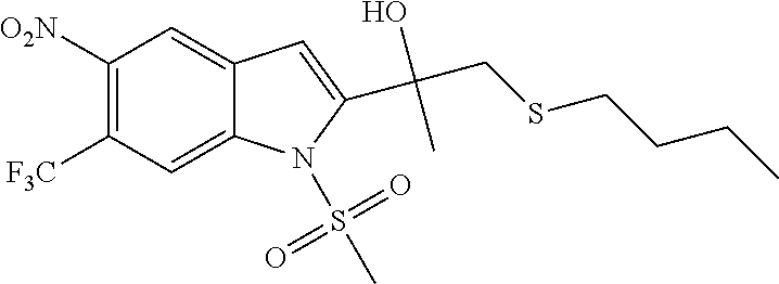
C1([O2N])=C([F3C])C=C2C(=C1)C=C(C(CSCCCC)(O)C)N2S(C)(=O)=O
